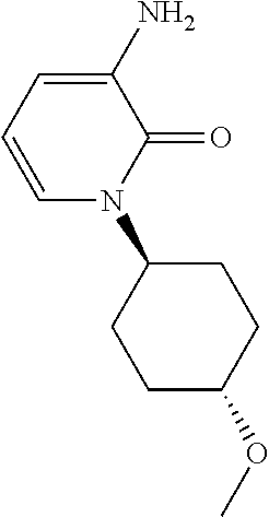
C1(N)=CC=CN(C2CCC(OC)CC2)C1=O
